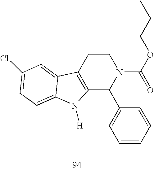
C12=C(CCN(C(=O)OCCC)C1C1=CC=CC=C1)C1=CC(Cl)=CC=C1N2[H]
